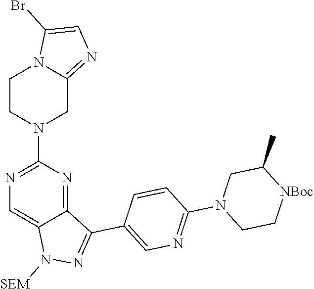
C1CN(C2=NC=C3C(=N2)C(C2=CN=C(N4CC[NBoc]C(C)C4)C=C2)=NN3[SEM])CC2=NC=C(Br)N12
